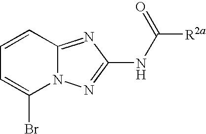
C1=CC2=NC(NC([R2a])=O)=NN2C(Br)=C1
